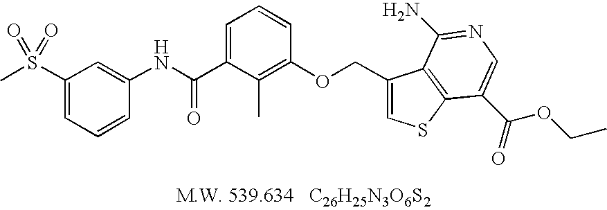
S(C1=CC=CC(NC(C2=CC=CC(OCC3=CSC4=C3C(N)=NC=C4C(=O)OCC)=C2C)=O)=C1)(C)(=O)=O
